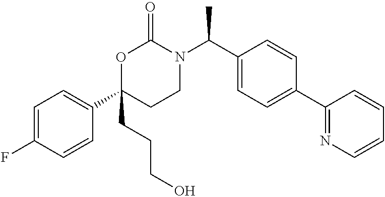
C1=C(F)C=CC(C2(CCCO)CCN(C(C3=CC=C(C4=NC=CC=C4)C=C3)C)C(=O)O2)=C1
